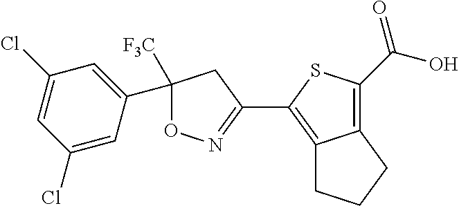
C12=C(C(=O)O)SC(C3=NOC([F3C])(C4=CC(Cl)=CC(Cl)=C4)C3)=C1CCC2
